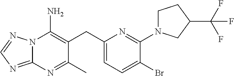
N12C(=NC=N1)N=C(C)C(CC1=CC=C(Br)C(N3CCC(C(F)(F)F)C3)=N1)=C2N
